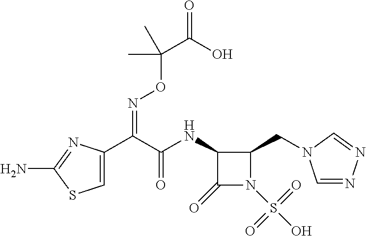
C1=C(C(C(NC2C(=O)N(S(O)(=O)=O)C2CN2C=NN=C2)=O)=NOC(C(=O)O)(C)C)N=C(N)S1
